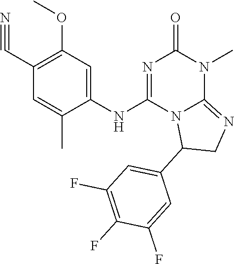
C1(C#N)=C(OC)C=C(NC2=NC(=O)N(C)C3=NCC(C4=CC(F)=C(F)C(F)=C4)N23)C(C)=C1
